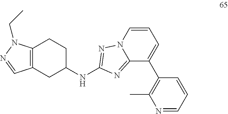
C12=C(CC(NC3=NN4C(=N3)C(C3=C(C)N=CC=C3)=CC=C4)CC1)C=NN2CC
